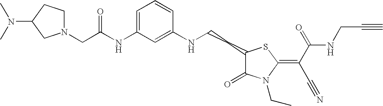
C1(NCCC2C(=O)N(CC)C(=C(C(=O)NCC#C)C#N)S2)=CC(NC(CN2CCC(N(C)C)C2)=O)=CC=C1
